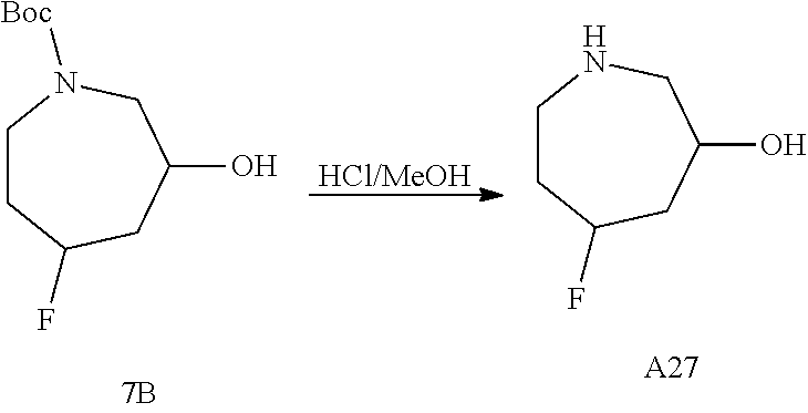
C1CC(F)CC(O)CN1.[A27].C1CC(F)CC(O)CN1[Boc].[HCl/MeOH]
